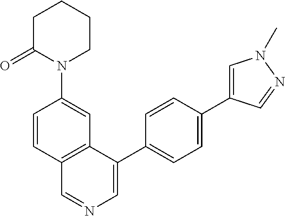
C12=C(C(C3=CC=C(C4=CN(C)N=C4)C=C3)=CN=C1)C=C(N1CCCCC1=O)C=C2
